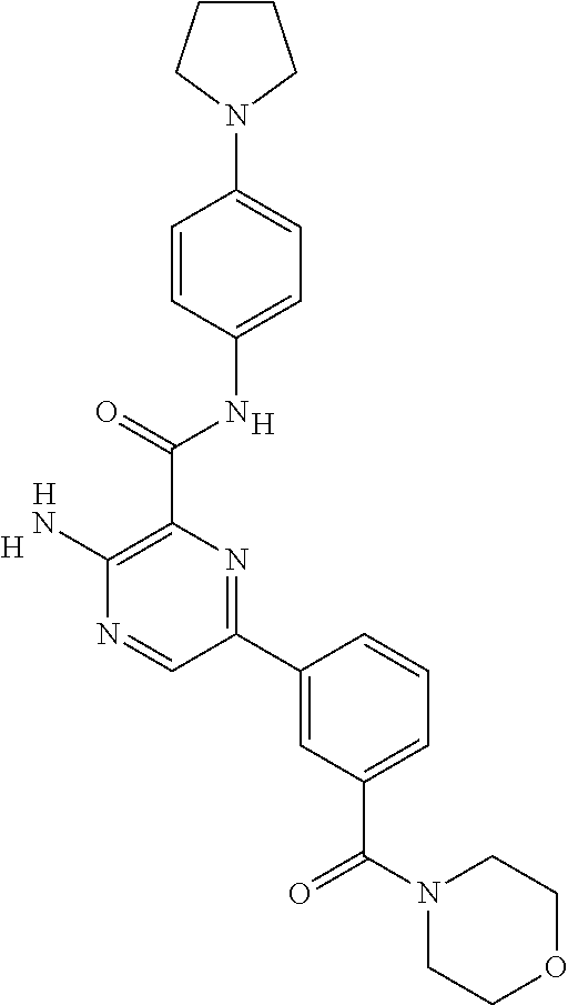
[H].[H].C1(N)=C(C(NC2=CC=C(N3CCCC3)C=C2)=O)N=C(C2=CC(C(N3CCOCC3)=O)=CC=C2)C=N1.[H]
